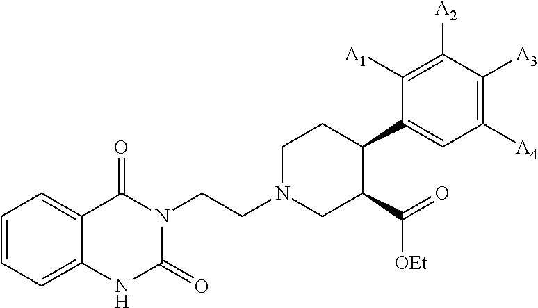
C12=CC=CC=C1NC(=O)N(CCN1CC(C([OEt])=O)C(C3=CC([A4])=C([A3])C([A2])=C3[A1])CC1)C2=O
